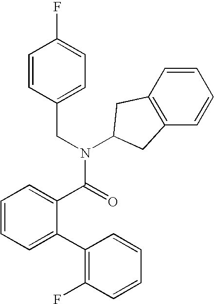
C1(CN(C(C2=CC=CC=C2C2=C(F)C=CC=C2)=O)C2CC3=C(C=CC=C3)C2)=CC=C(F)C=C1
